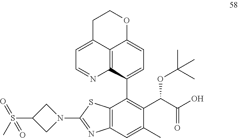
N1(C2=NC3=C(S2)C(C2=CC=C4C5=C2N=CC=C5CCO4)=C(C(C(O)=O)OC(C)(C)C)C(C)=C3)CC(S(C)(=O)=O)C1
